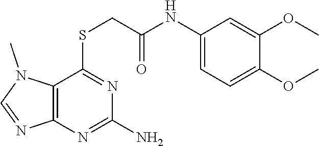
C1(NC(=O)CSC2=NC(N)=NC3=C2N(C)C=N3)=CC=C(OC)C(OC)=C1
